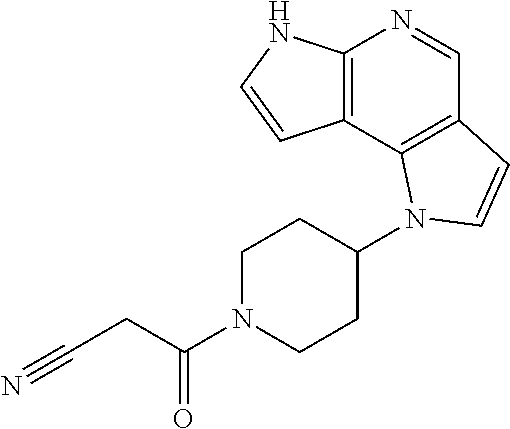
C12=C(C3=C(C=N1)C=CN3C1CCN(C(CC#N)=O)CC1)C=CN2
